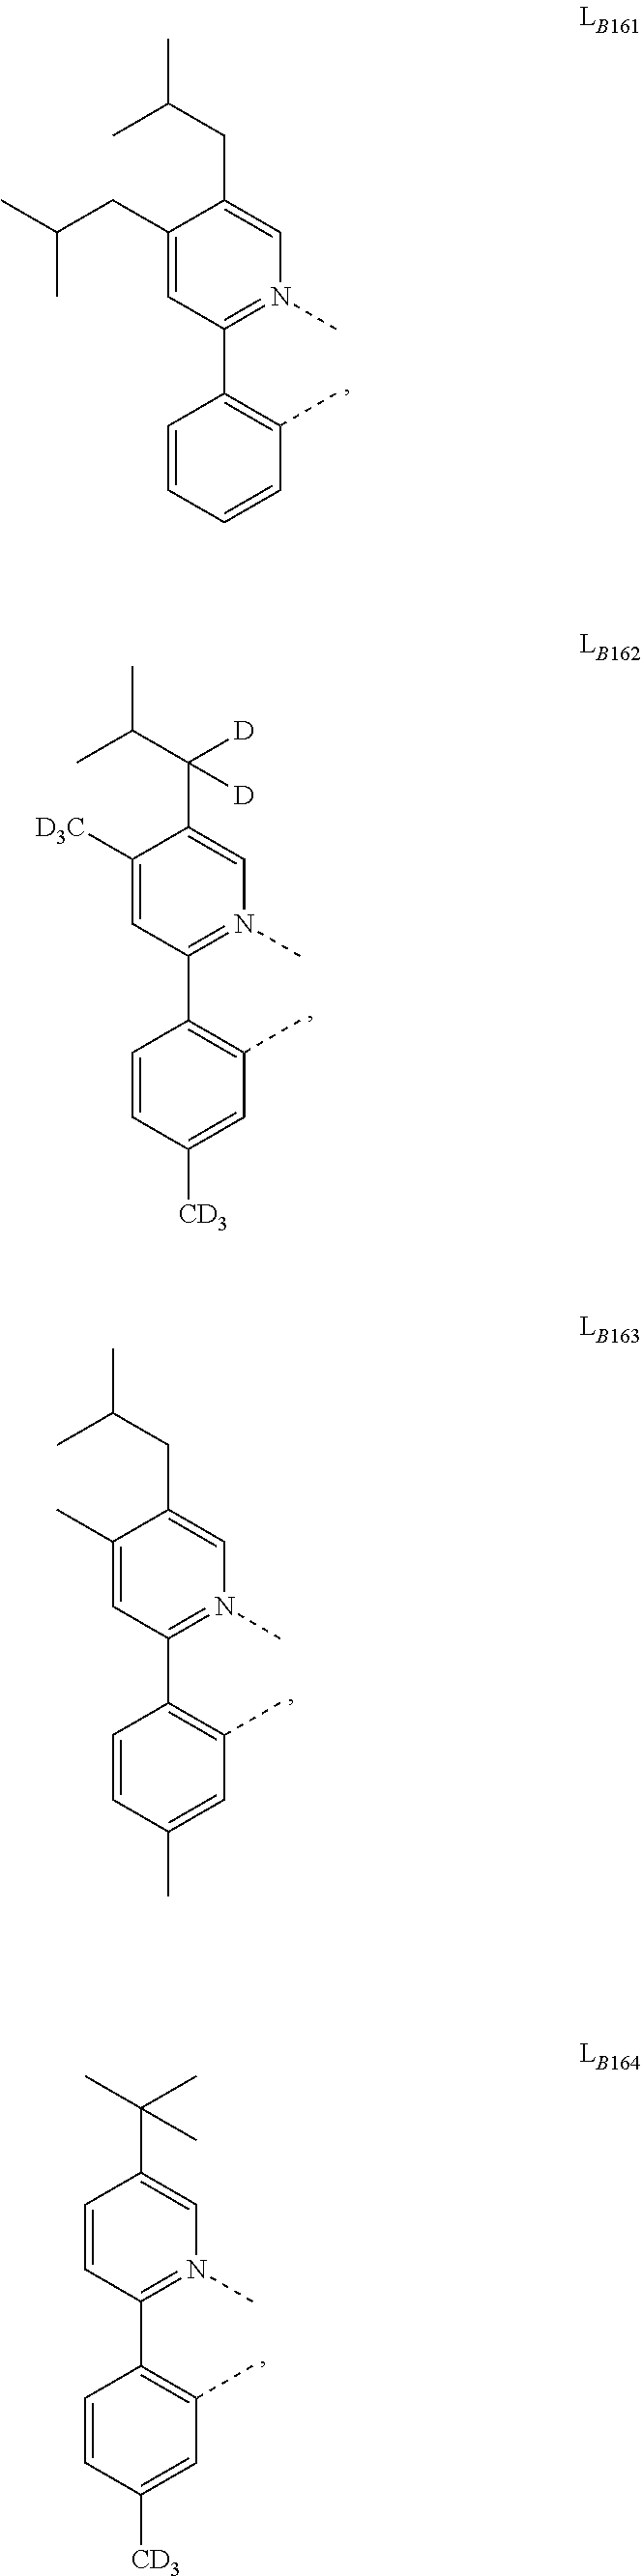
C1(C2=C(C)C=CC=C2)=N(C)C=C(CC(C)C)C(CC(C)C)=C1.C1(C2=C(C)C=C([CD3])C=C2)=N(C)C=C(C(C(C)C)([D])[D])C([D3C])=C1.C1(C2=C(C)C=C(C)C=C2)=N(C)C=C(CC(C)C)C(C)=C1.C1(C2=C(C)C=C([CD3])C=C2)=N(C)C=C(C(C)(C)C)C=C1
